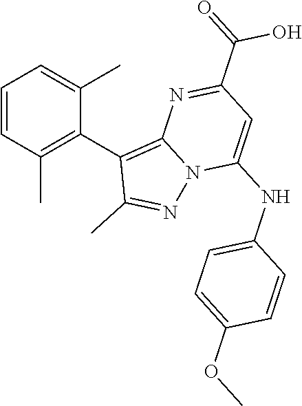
C1=CC(C)=C(C2=C3N(N=C2C)C(NC2=CC=C(OC)C=C2)=CC(C(=O)O)=N3)C(C)=C1
